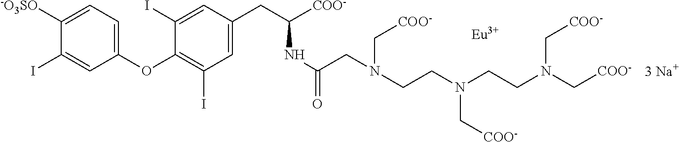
C1([-O3SO])=CC=C(OC2=C(I)C=C(CC(NC(CN(CCN(CCN(C[COO-])C[COO-])C[COO-])C[COO-])=O)[COO-])C=C2I)C=C1I.[Eu]
